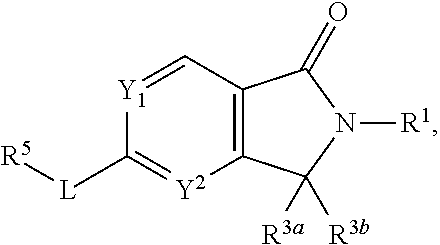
[Y1]1=CC2=C([Y2]=C1[L][R5])C([R3a])([R3b])N([R1])C2=O
